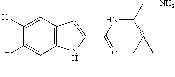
C12=C(C=C(Cl)C(F)=C1F)C=C(C(=O)NC(CN)C(C)(C)C)N2
